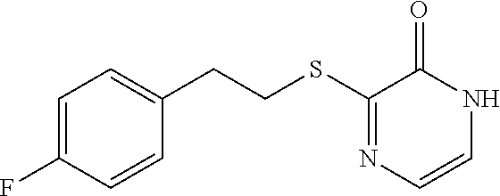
C1=C(F)C=CC(CCSC2=NC=CNC2=O)=C1
